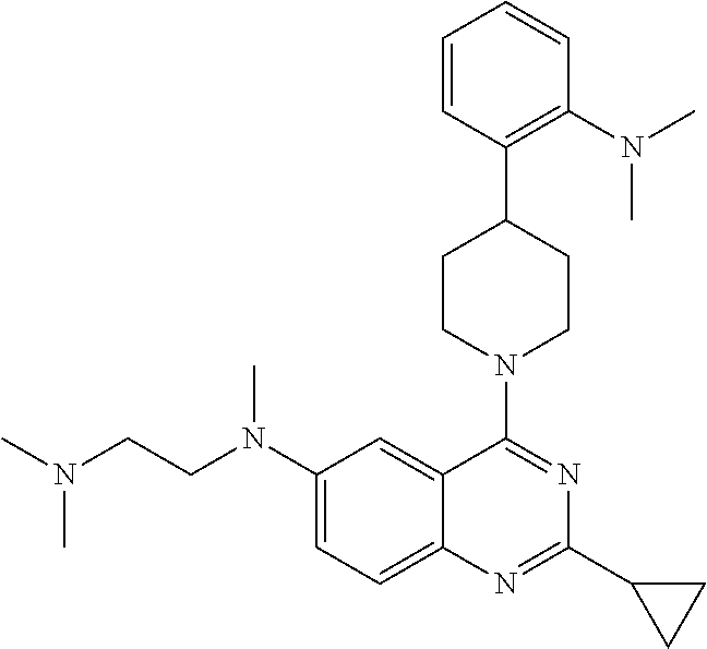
C1(N(CCN(C)C)C)=CC=C2C(=C1)C(N1CCC(C3=C(N(C)C)C=CC=C3)CC1)=NC(C1CC1)=N2
